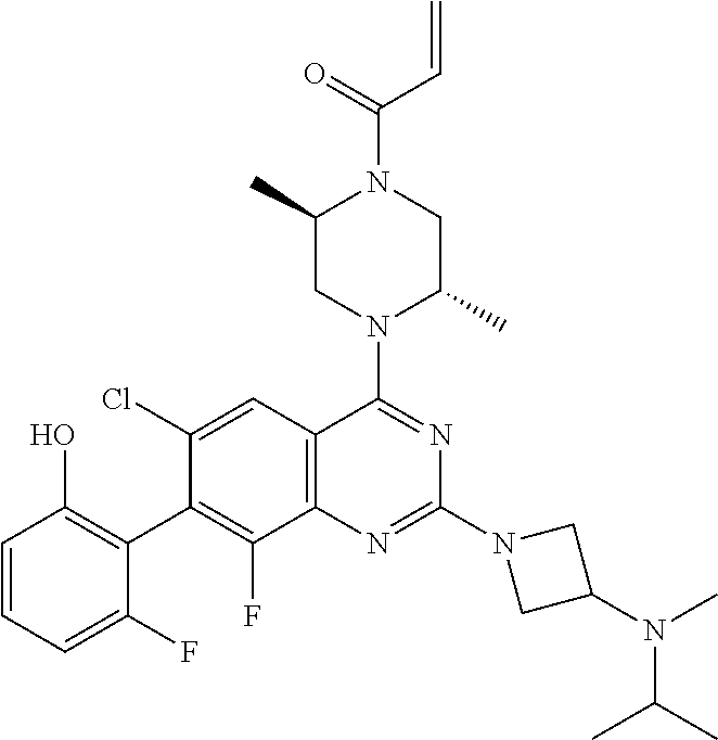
C1=CC=C(F)C(C2=C(F)C3=C(C=C2Cl)C(N2C(C)CN(C(=O)C=C)C(C)C2)=NC(N2CC(N(C)C(C)C)C2)=N3)=C1O
